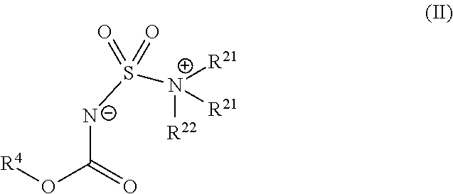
[R4]OC(=O)[N-]S([N+]([R22])([R21])[R21])(=O)=O
